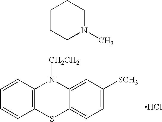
C12=C(C=CC=C1)N([CH2CH2]C1N(C)CCCC1)C1=CC([SCH3])=CC=C1S2.Cl
